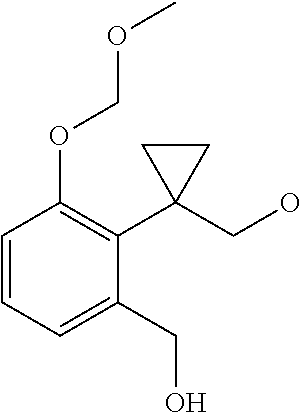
C1=CC=C(CO)C(C2(CO)CC2)=C1OCOC
